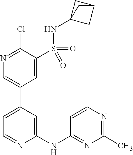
C1=NC(NC2=NC(C)=NC=C2)=CC(C2=CN=C(Cl)C(S(=O)(=O)NC34CC(C3)C4)=C2)=C1
